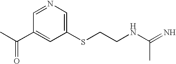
CC(=O)C1=CC(SCCNC(=N)C)=CN=C1
